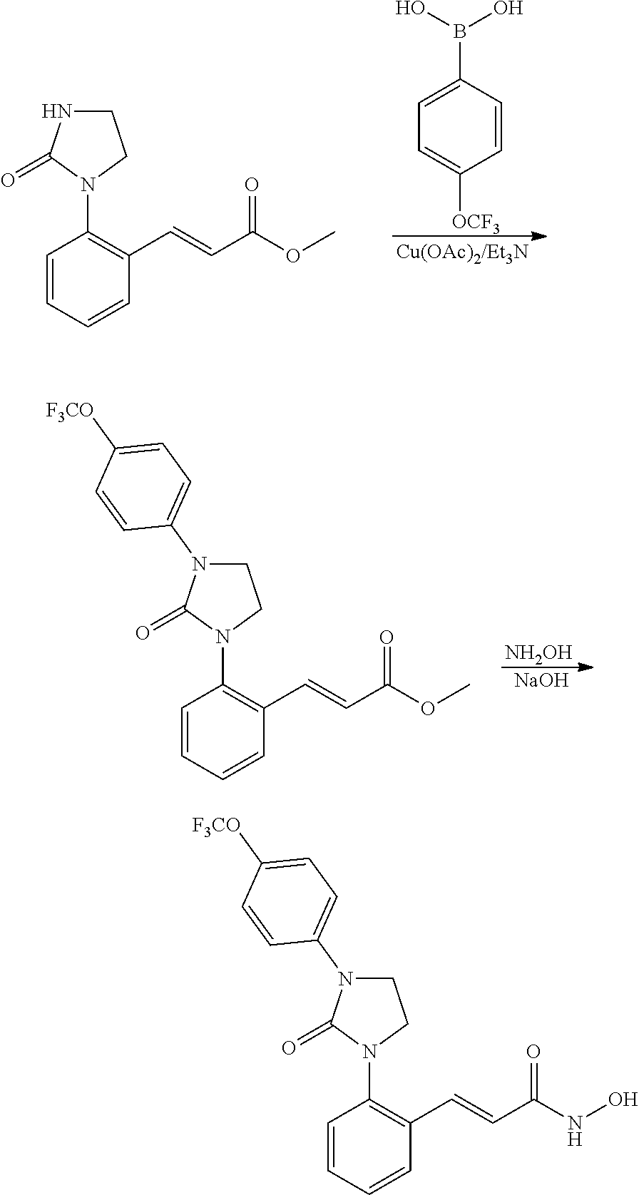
C1=CC=CC(C=CC(OC)=O)=C1N1CCNC1=O.C1=CC(B(O)O)=CC=C1[OCF3].C1=CC=CC(C=CC(OC)=O)=C1N1CCN(C2=CC=C([F3CO])C=C2)C1=O.[NH2OH].[NaOH].C1=CC=CC(C=CC(NO)=O)=C1N1CCN(C2=CC=C([F3CO])C=C2)C1=O
